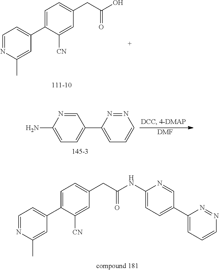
C1=NC(C)=CC(C2=CC=C(CC(O)=O)C=C2[CN])=C1.[DMF].C1=NC(N)=CC=C1C1=CC=CN=N1.C1=NC(C)=CC(C2=CC=C(CC(NC3=CC=C(C4=CC=CN=N4)C=N3)=O)C=C2[CN])=C1
